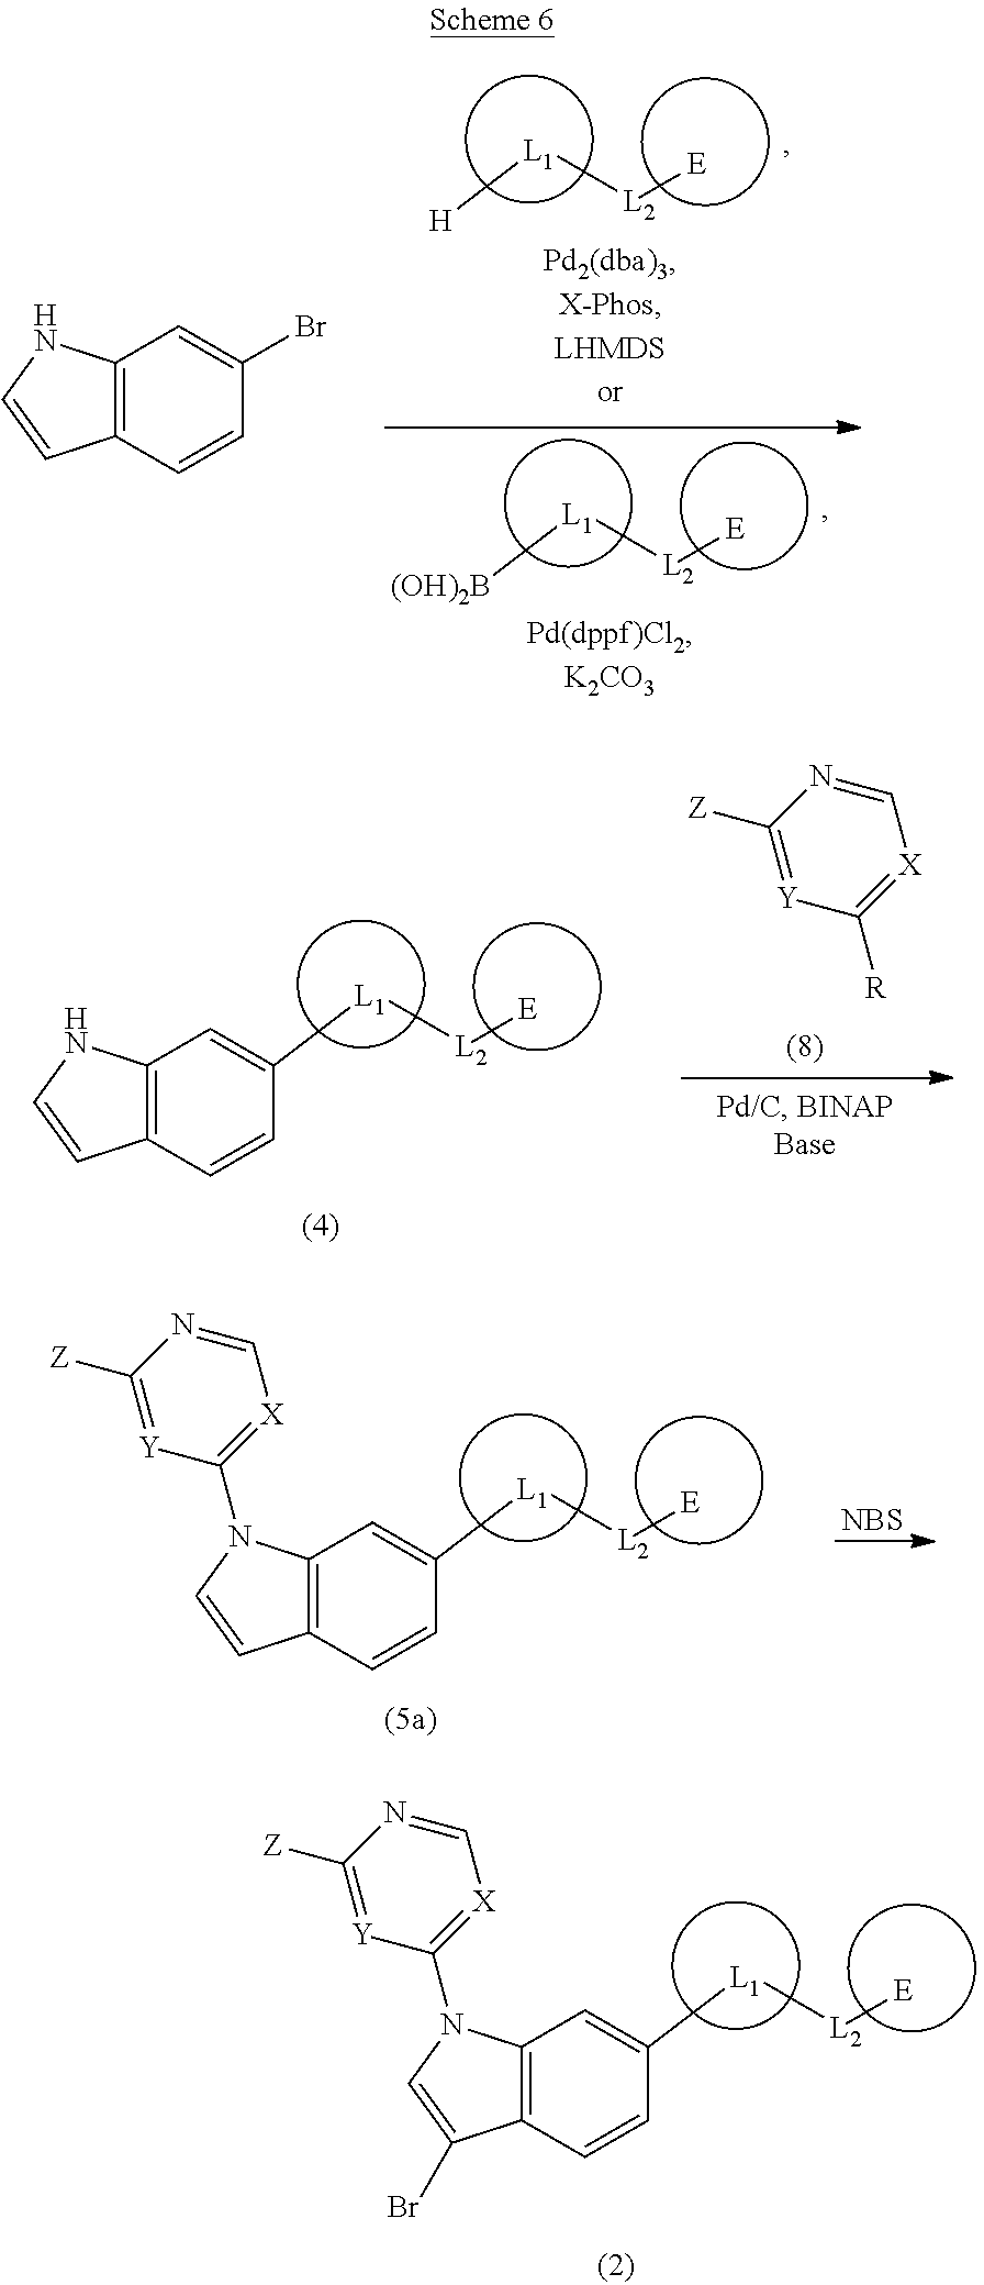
[L1]([L2][E])[H].[L1]([L2][E])[(OH)2B].C12=C(C=CC(Br)=C1)C=CN2.C12=C(C=CC([L1][L2][E])=C1)C=CN2.C1([Z])=[Y]C([R])=[X]C=N1.C12=C(C=CC([L1][L2][E])=C1)C=CN2C1=[X]C=NC([Z])=[Y]1.[NBS].C12=C(C=CC([L1][L2][E])=C1)C(Br)=CN2C1=[X]C=NC([Z])=[Y]1
